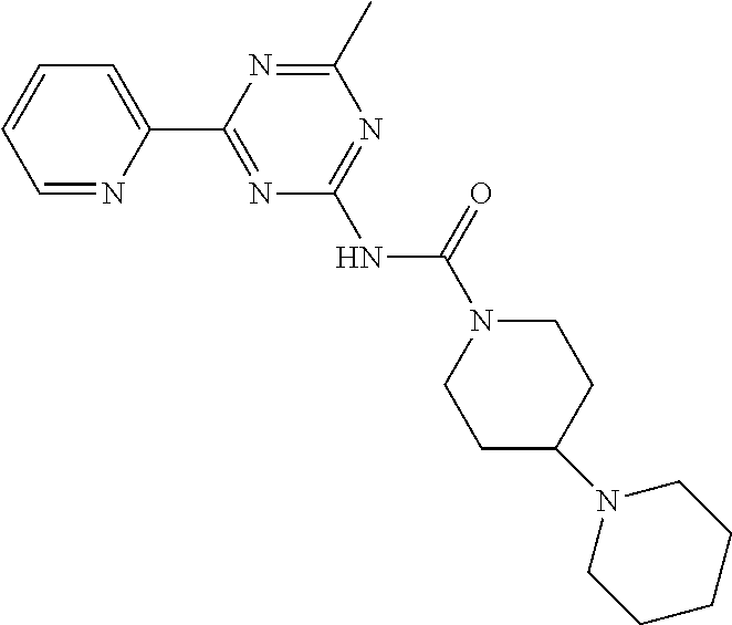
C1=NC(C2=NC(NC(=O)N3CCC(N4CCCCC4)CC3)=NC(C)=N2)=CC=C1
